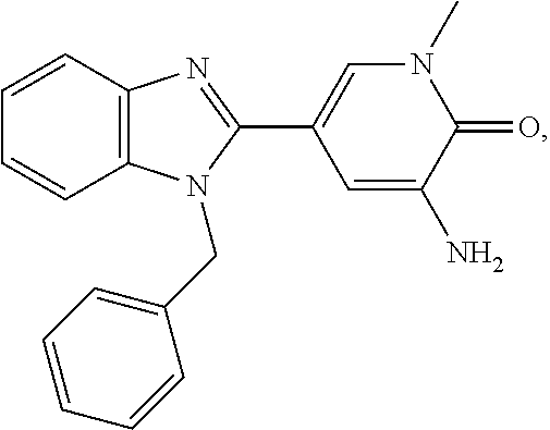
C1=CC2=C(C=C1)N=C(C1=CN(C)C(=O)C(N)=C1)N2CC1=CC=CC=C1
